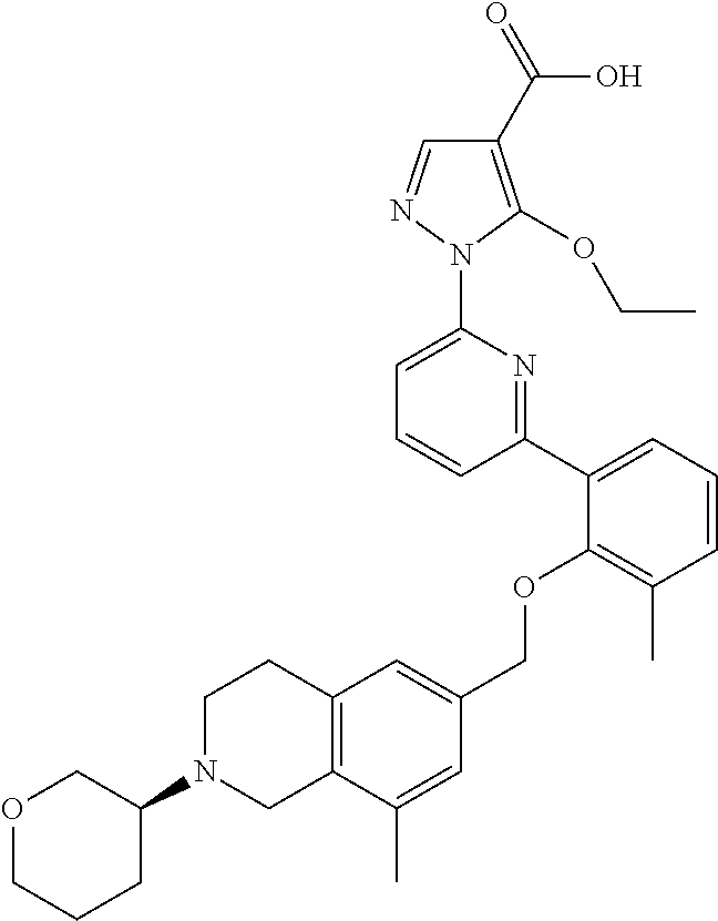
C1(C2=CC=CC(C)=C2OCC2=CC3=C(C(C)=C2)CN(C2COCCC2)CC3)=NC(N2N=CC(C(=O)O)=C2OCC)=CC=C1
